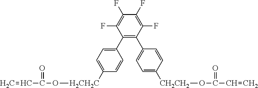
C1(C2=CC=C([H2CH2C]OC(C=C)=O)C=C2)=C(C2=CC=C([CH2CH2]OC(C=C)=O)C=C2)C(F)=C(F)C(F)=C1F
